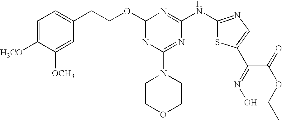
C1=C([H3CO])C([OCH3])=CC(CCOC2=NC(N3CCOCC3)=NC(NC3=NC=C(C(=NO)C(=O)OCC)S3)=N2)=C1
